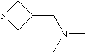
N1CC(CN(C)C)C1
